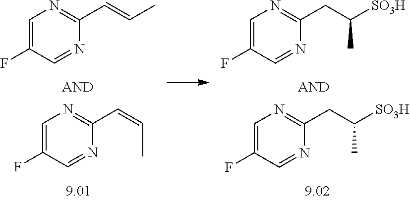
C1=C(F)C=NC(CC([SO3H])C)=N1.C1=C(F)C=NC(C=CC)=N1.C1=C(F)C=NC(C=CC)=N1.C1=C(F)C=NC(CC([SO3H])C)=N1
